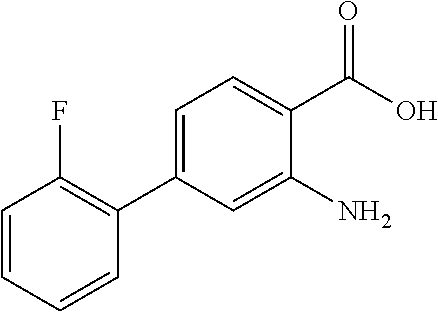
C1=CC=CC(C2=CC=C(C(O)=O)C(N)=C2)=C1F
